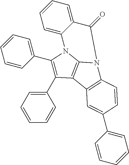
C1(C2=CC=CC=C2)=C(C2=CC=CC=C2)N2C3=C1C1=C(N3C(=O)C3=CC=CC=C23)C=CC(C2=CC=CC=C2)=C1
